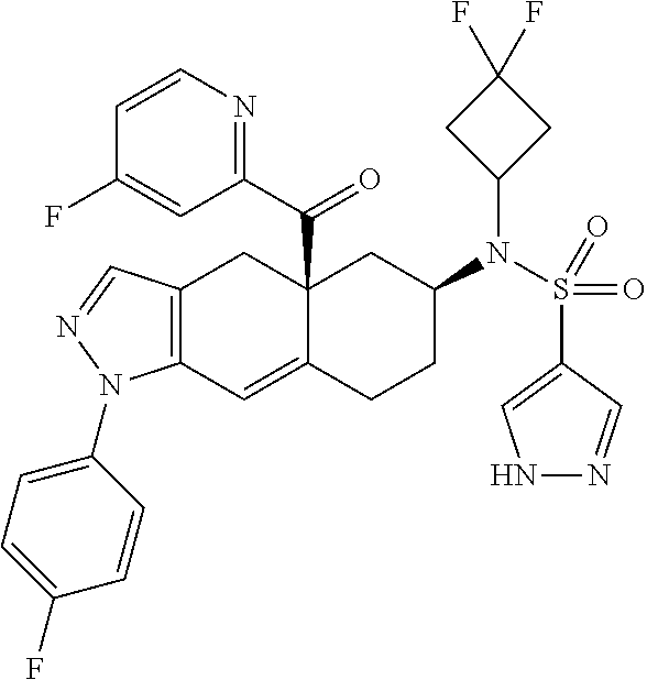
C12(C(C3=NC=CC(F)=C3)=O)C(=CC3=C(C1)C=NN3C1=CC=C(F)C=C1)CCC(N(S(C1=CNN=C1)(=O)=O)C1CC(F)(F)C1)C2
